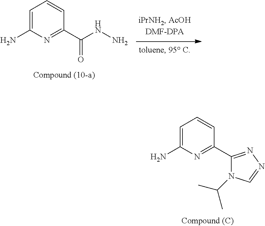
C1=C(N)N=C(C(NN)=O)C=C1.C1=C(N)N=C(C2=NN=CN2C(C)C)C=C1
